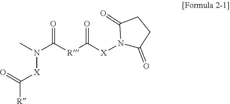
CN(C([R]C([X]N1C(=O)CCC1=O)=O)=O)[X]C(=O)[R]
